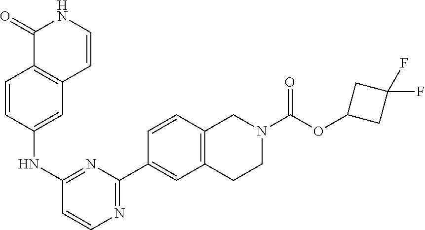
C1=CC(NC2=NC(C3=CC4=C(C=C3)CN(C(OC3CC(F)(F)C3)=O)CC4)=NC=C2)=CC2=C1C(=O)NC=C2
